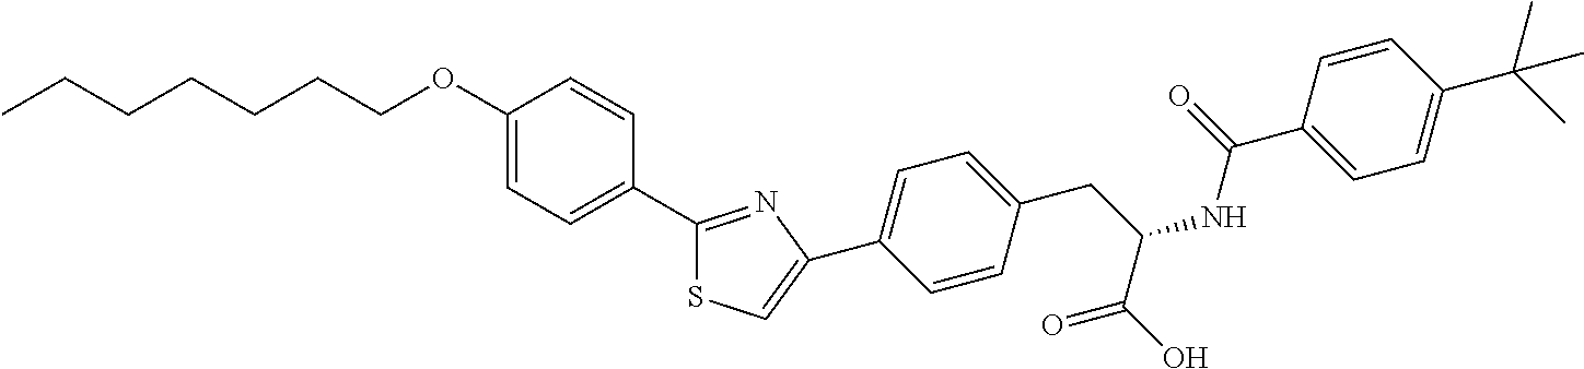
CCCCCCCOC1=CC=C(C2=NC(C3=CC=C(CC(NC(=O)C4=CC=C(C(C)(C)C)C=C4)C(O)=O)C=C3)=CS2)C=C1
